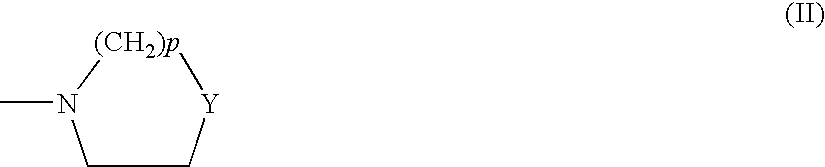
C1C[Y][(CH2)p]N1C
